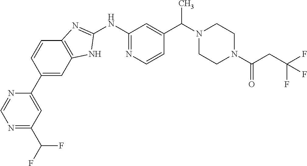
C1=CC(C2=CC(C(F)F)=NC=N2)=CC2=C1N=C(NC1=NC=CC(C(N3CCN(C(CC(F)(F)F)=O)CC3)C)=C1)N2
